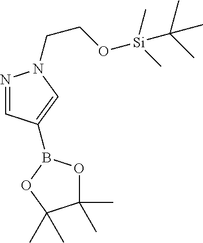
N1=CC(B2OC(C)(C)C(C)(C)O2)=CN1CCO[Si](C)(C(C)(C)C)C
